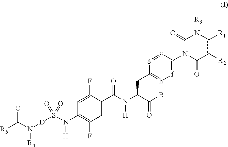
C1=C(C(=O)N([H])C(CC2=[h][f]=C(N3C(=O)c([R2])c([R1])N([R3])C3=O)[e]=[g]2)C(=O)B)C(F)=CC(N(S([D]N(C([R5])=O)[R4])(=O)=O)[H])=C1F
